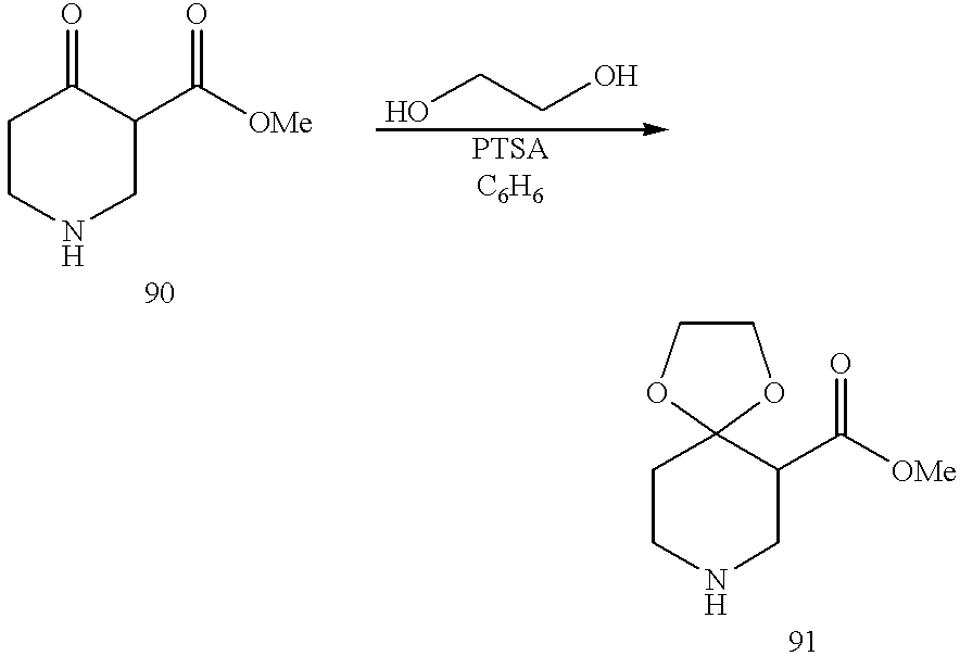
C1CNCC(C([OMe])=O)C1=O.OCCO.C1CNCC(C([OMe])=O)C12OCCO2
